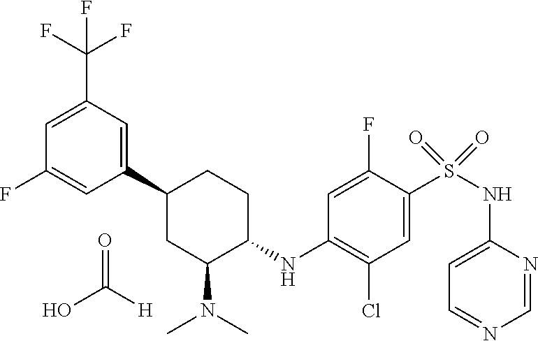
C1=C(C(F)(F)F)C=C(C2CC(N(C)C)C(NC3=C(Cl)C=C(S(NC4=CC=NC=N4)(=O)=O)C(F)=C3)CC2)C=C1F.O=C([H])O
